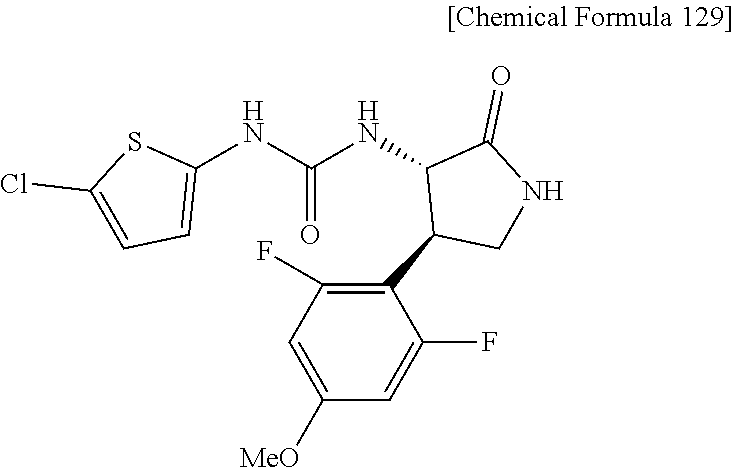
C1(NC(NC2C(C3=C(F)C=C([MeO])C=C3F)CNC2=O)=O)=CC=C(Cl)S1
